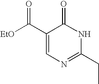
C1(C([EtO])=O)=CN=C(CC)NC1=O
